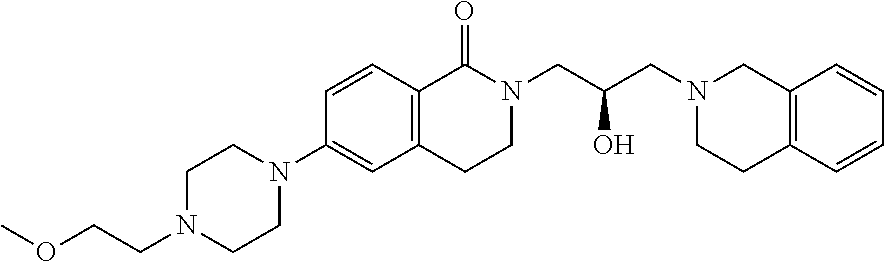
N1(CCOC)CCN(C2=CC3=C(C=C2)C(=O)N(CC(CN2CC4=C(CC2)C=CC=C4)O)CC3)CC1
